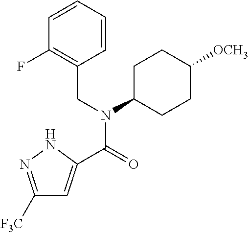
C1([F3C])=NNC(C(=O)N(CC2=C(F)C=CC=C2)C2CCC([OCH3])CC2)=C1
